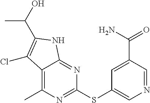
C1(C)=C2C(=NC(SC3=CN=CC(C(=O)N)=C3)=N1)NC(C(C)O)=C2Cl
